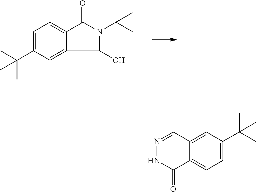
C1=C(C(C)(C)C)C=C2C(O)N(C(C)(C)C)C(=O)C2=C1.C12=CC(C(C)(C)C)=CC=C1C(=O)NN=C2
